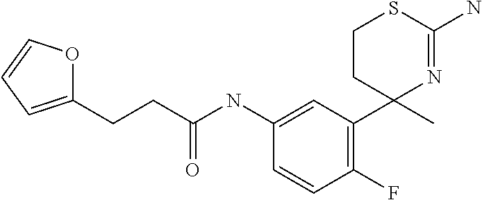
C1(NC(CCC2=CC=CO2)=O)=CC(C2(C)N=C(N)SCC2)=C(F)C=C1
